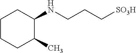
C1CCC(C)C(NCCC[SO3H])C1
